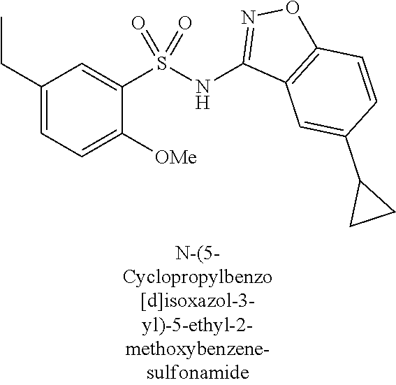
C1(CC)=CC=C([OMe])C(S(=O)(=O)NC2=NOC3=C2C=C(C2CC2)C=C3)=C1
